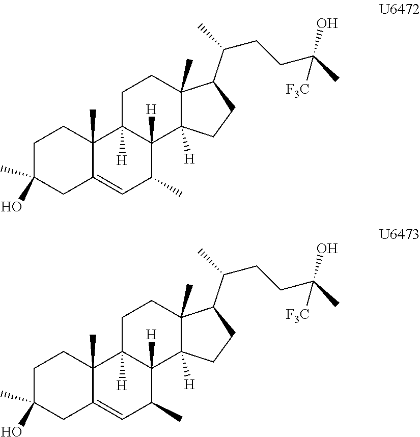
C1CC(C)(O)CC2=CC(C)C3([H])C([H])(C12C)CCC1(C)C3([H])CCC1C(CCC(C)([F3C])O)C.C1CC(C)(O)CC2=CC(C)C3([H])C([H])(C12C)CCC1(C)C3([H])CCC1C(CCC(C)([F3C])O)C
